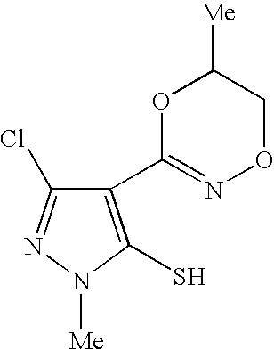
C1(C2=NOCC([Me])O2)=C(S)N([Me])N=C1Cl
